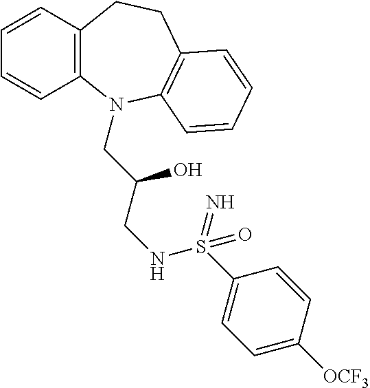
C12=C(C=CC=C1)CCC1=C(N2CC(CNS(C2=CC=C([OCF3])C=C2)(=N)=O)O)C=CC=C1
